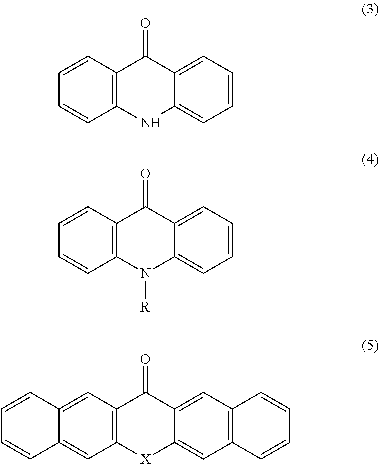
C12=C(C=CC=C1)C(=O)C1=CC=CC=C1N2.C12=C(C=CC=C1)C(=O)C1=CC=CC=C1N2[R].C12=C(C=C3C(=C1)C=CC=C3)C(=O)C1=CC3=C(C=C1[X]2)C=CC=C3
